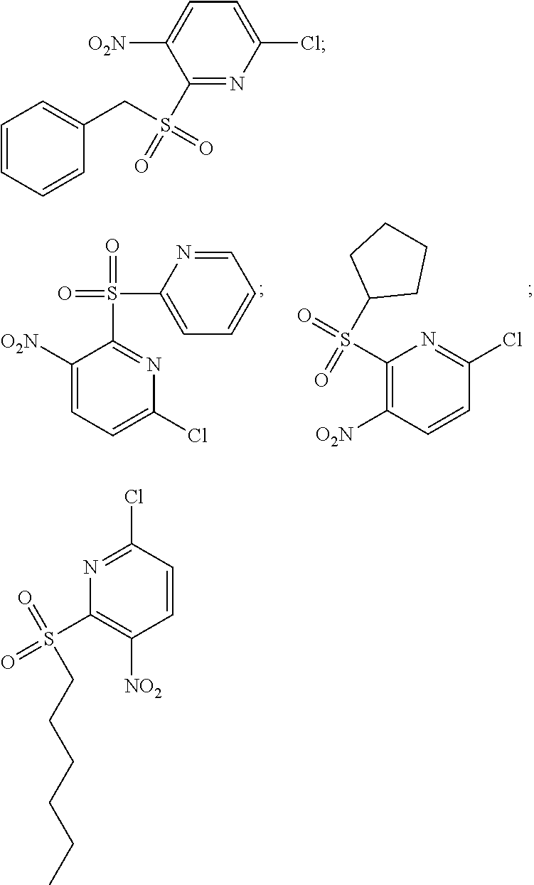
C1([O2N])=CC=C(Cl)N=C1S(=O)(=O)C1=CC=CC=N1.C1(S(=O)(C2CCCC2)=O)=C([O2N])C=CC(Cl)=N1.C1(S(=O)(CC2=CC=CC=C2)=O)=NC(Cl)=CC=C1[O2N].C1(Cl)=NC(S(=O)(=O)CCCCCC)=C([NO2])C=C1
